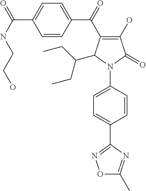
C1(O)=C(C(C2=CC=C(C(NCCO)=O)C=C2)=O)C(C(CC)CC)N(C2=CC=C(C3=NOC(C)=N3)C=C2)C1=O
